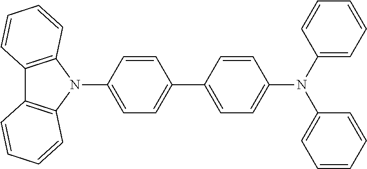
C1=CC(C2=CC=C(N3C4=C(C5=C3C=CC=C5)C=CC=C4)C=C2)=CC=C1N(C1=CC=CC=C1)C1=CC=CC=C1
